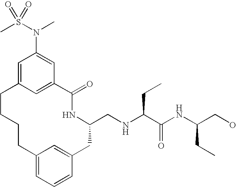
C1=C2C=C(C=C1N(S(C)(=O)=O)C)C(=O)NC(CNC(C(NC(CO)CC)=O)CC)CC1=CC(=CC=C1)CCCC2
